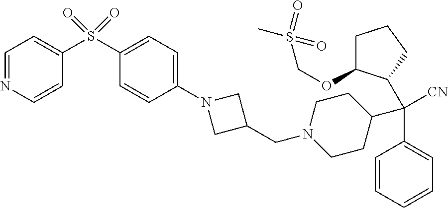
C1=CC=CC=C1C(C1C(OCS(C)(=O)=O)CCC1)(C1CCN(CC2CN(C3=CC=C(S(=O)(=O)C4=CC=NC=C4)C=C3)C2)CC1)[CN]
